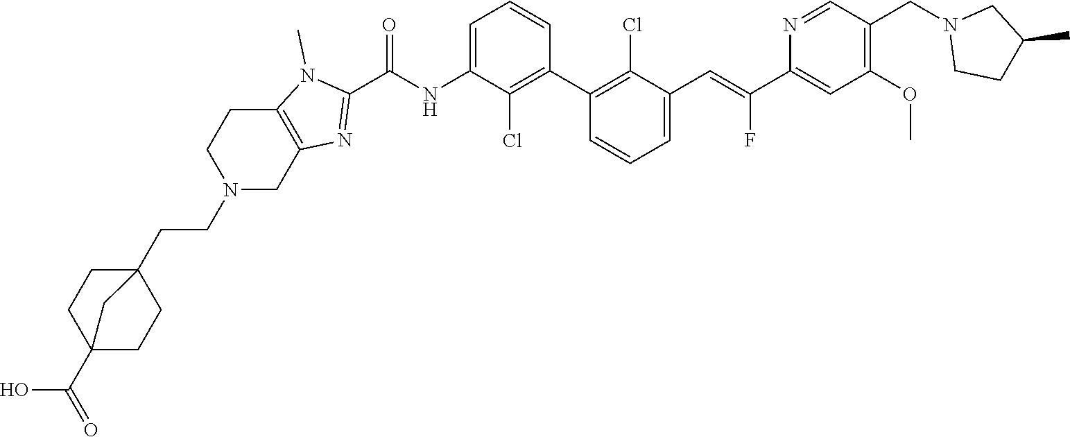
C1(C2=C(Cl)C(C=C(C3=CC(OC)=C(CN4CCC(C)C4)C=N3)F)=CC=C2)=C(Cl)C(NC(C2=NC3=C(N2C)CCN(CCC24CCC(C(O)=O)(CC2)C4)C3)=O)=CC=C1
